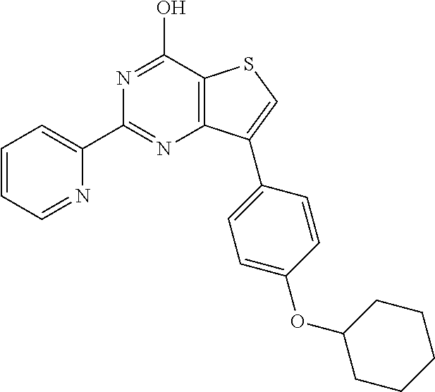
C1(C2=NC3=C(C(O)=N2)SC=C3C2=CC=C(OC3CCCCC3)C=C2)=CC=CC=N1
